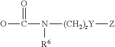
OC(=O)N([(CH2)zY][Z])[R6]
